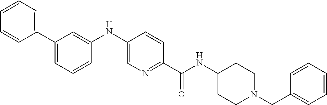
C1(C2=CC=CC=C2)=CC=CC(NC2=CN=C(C(=O)NC3CCN(CC4=CC=CC=C4)CC3)C=C2)=C1
